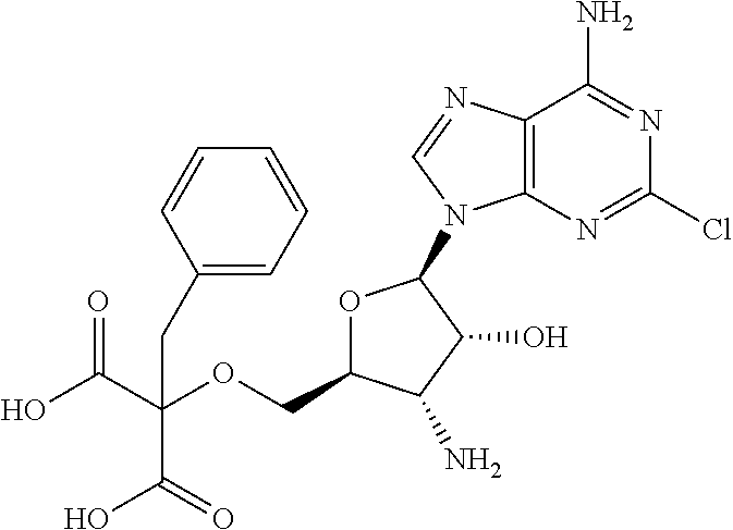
C12=C(N=CN1C1OC(COC(C(O)=O)(CC3=CC=CC=C3)C(O)=O)C(N)C1O)C(N)=NC(Cl)=N2
